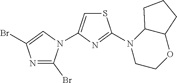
N1=C(Br)N(C2=CSC(N3CCOC4C3CCC4)=N2)C=C1Br
